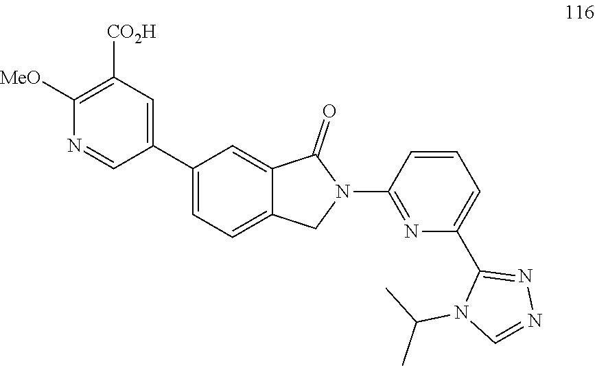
C1(C2=CC([CO2H])=C([MeO])N=C2)=CC=C2C(=C1)C(=O)N(C1=NC(C3=NN=CN3C(C)C)=CC=C1)C2
